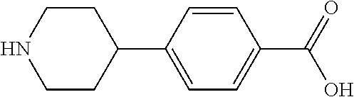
C1CC(C2=CC=C(C(=O)O)C=C2)CCN1
